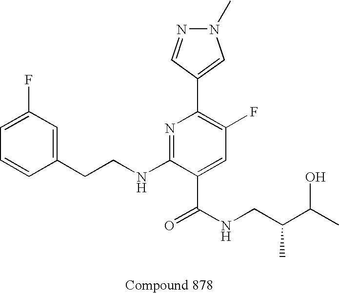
C1=CC(CCNC2=NC(C3=CN(C)N=C3)=C(F)C=C2C(=O)NCC(C(C)O)C)=CC(F)=C1
